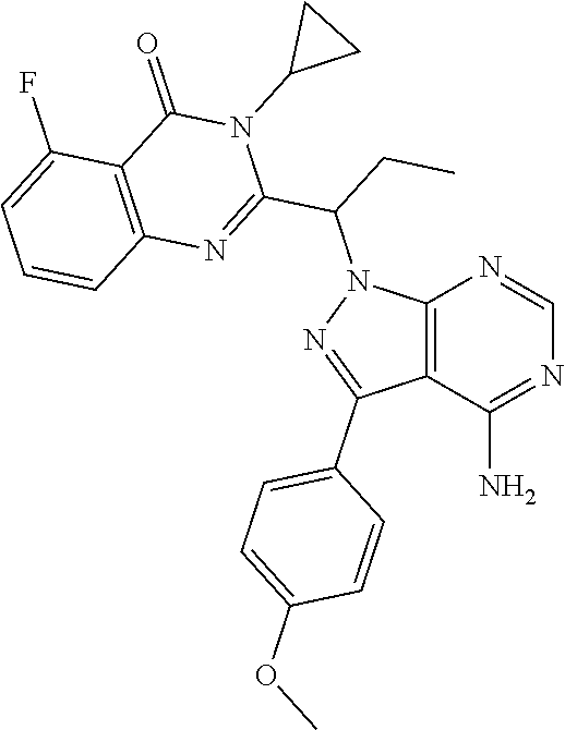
C12=C(C(N)=NC=N1)C(C1=CC=C(OC)C=C1)=NN2C(C1=NC2=C(C(=O)N1C1CC1)C(F)=CC=C2)CC
